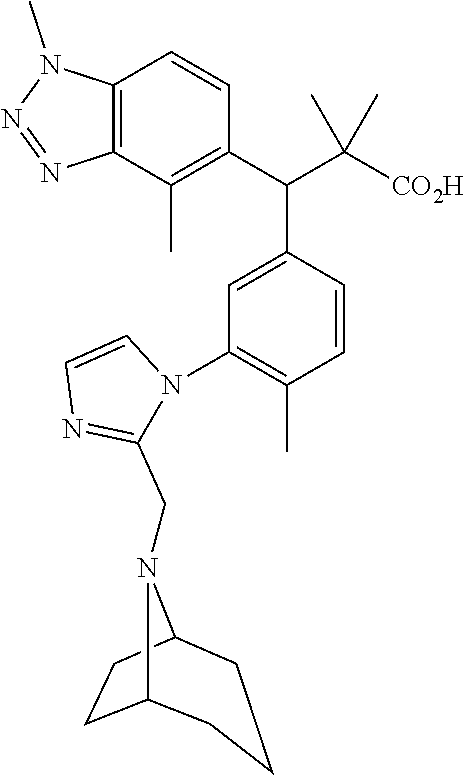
C12=C(C(C)=C(C(C3=CC(N4C(CN5C6CCC5CCC6)=NC=C4)=C(C)C=C3)C([CO2H])(C)C)C=C1)N=NN2C
